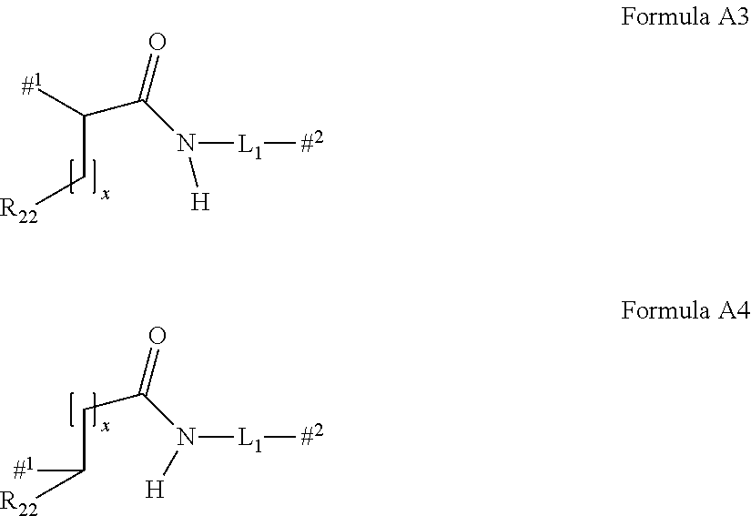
C(C[R22])(C(N([H])[L1][#2])=O)[#1].C(C([R22])[#1])C(N([H])[L1][#2])=O
